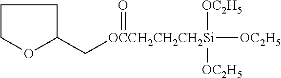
C1COC(C[OCCH2CH2CH2Si]([OC2H5])([OC2H5])([OC2H5])=O)C1
